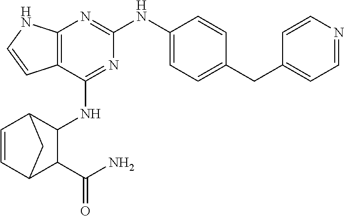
C12=C(C(NC3C4C=CC(C3C(N)=O)C4)=NC(NC3=CC=C(CC4=CC=NC=C4)C=C3)=N1)C=CN2
